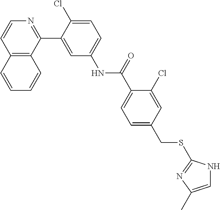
C12=C(C(C3=CC(NC(C4=CC=C(CSC5=NC(C)=CN5)C=C4Cl)=O)=CC=C3Cl)=NC=C1)C=CC=C2
